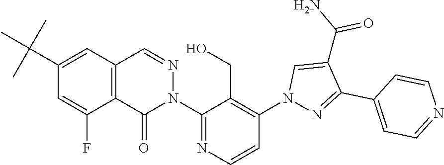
C12=C(C=NN(C3=NC=CC(N4N=C(C5=CC=NC=C5)C(C(N)=O)=C4)=C3CO)C1=O)C=C(C(C)(C)C)C=C2F
